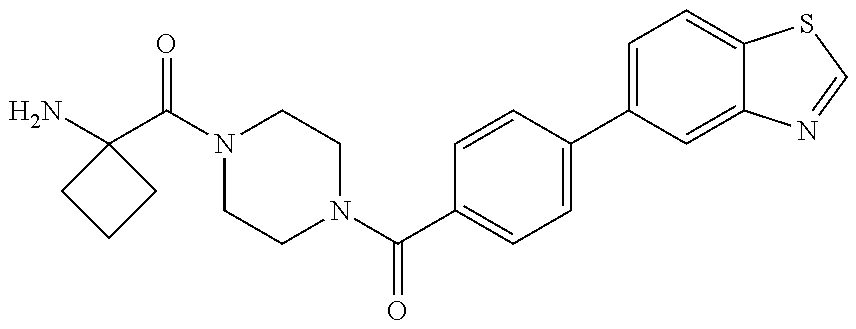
NC1(C(N2CCN(C(C3=CC=C(C4=CC=C5C(=C4)N=CS5)C=C3)=O)CC2)=O)CCC1
